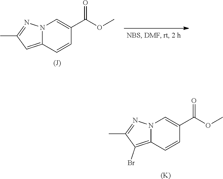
N12C(=CC(C)=N1)C=CC(C(OC)=O)=C2.[(J)].N12C(=C(Br)C(C)=N1)C=CC(C(OC)=O)=C2.[(K)]
